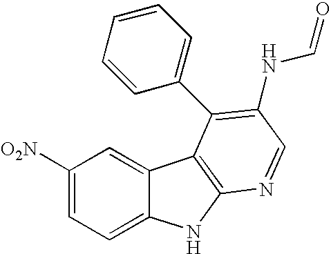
C1([O2N])=CC=C2C(=C1)C1=C(N2)N=CC(NC=O)=C1C1=CC=CC=C1
